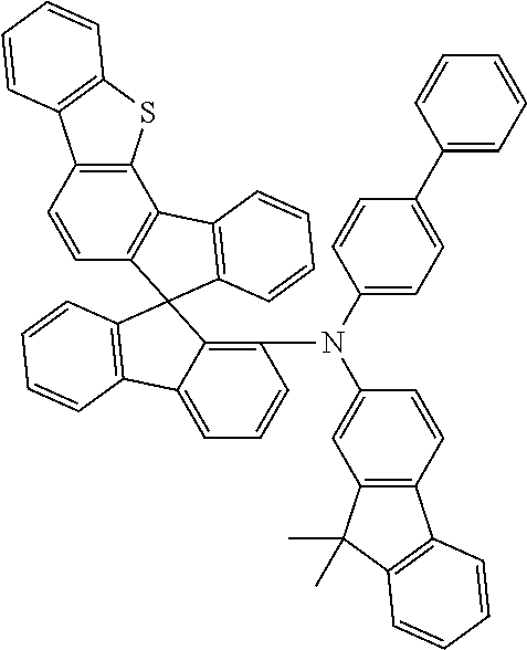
C12=C(C3=C(C=C1)C1(C4=C3C=CC=C4)C3=C(N(C4=CC=C(C5=CC=CC=C5)C=C4)C4=CC5=C(C=C4)C4=C(C5(C)C)C=CC=C4)C=CC=C3C3=C1C=CC=C3)SC1=C2C=CC=C1
